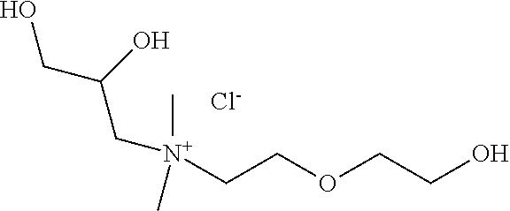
OCCOCC[N+](C)(CC(CO)O)C.[Cl-]
